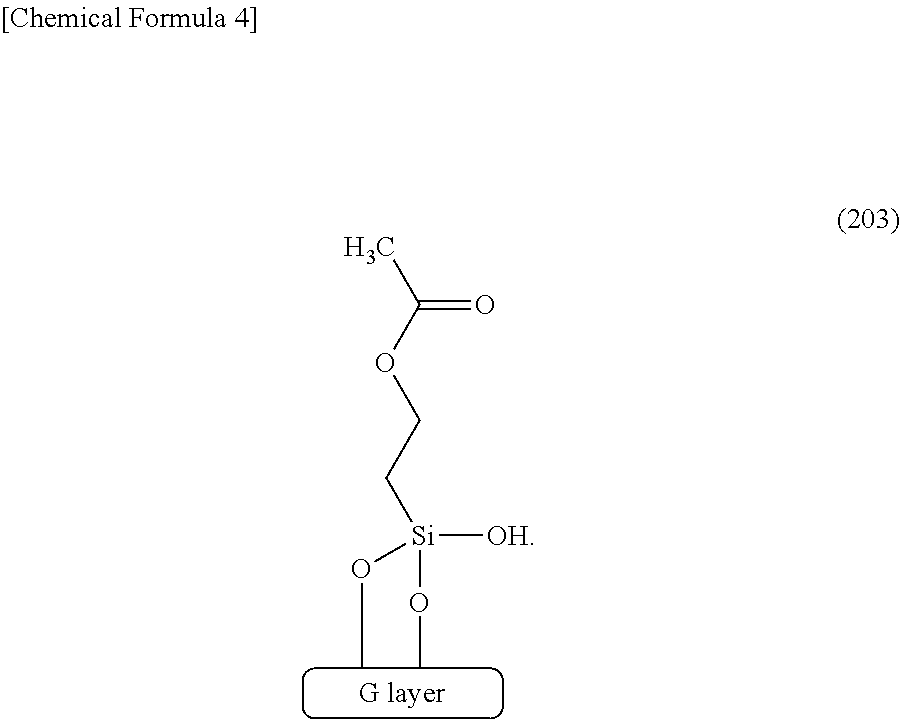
[Si](OC)([OH])(OC)CCOC(C)=O
